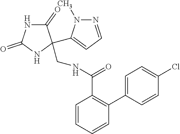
C1(=O)NC(=O)NC1(C1=CC=NN1C)CNC(C1=C(C2=CC=C(Cl)C=C2)C=CC=C1)=O
